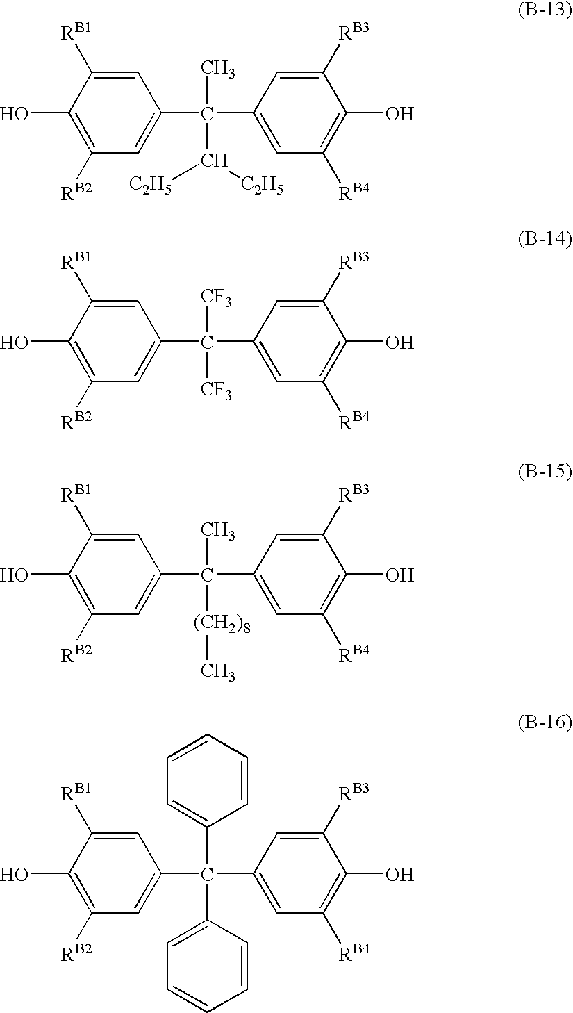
C1=C([RB1])C(O)=C([RB2])C=C1C(C1=CC([RB4])=C(O)C([RB3])=C1)(C)C([C2H5])[C2H5].C1=C([RB1])C(O)=C([RB2])C=C1C(C1=CC([RB4])=C(O)C([RB3])=C1)([CF3])[CF3].C1=C([RB1])C(O)=C([RB2])C=C1C(C1=CC([RB4])=C(O)C([RB3])=C1)(C)[(CH2)8]C.C1=C([RB1])C(O)=C([RB2])C=C1C(C1=CC([RB4])=C(O)C([RB3])=C1)(C1=CC=CC=C1)C1=CC=CC=C1
